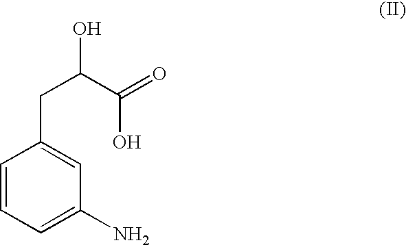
C1=CC=C(N)C=C1CC(C(=O)O)O
